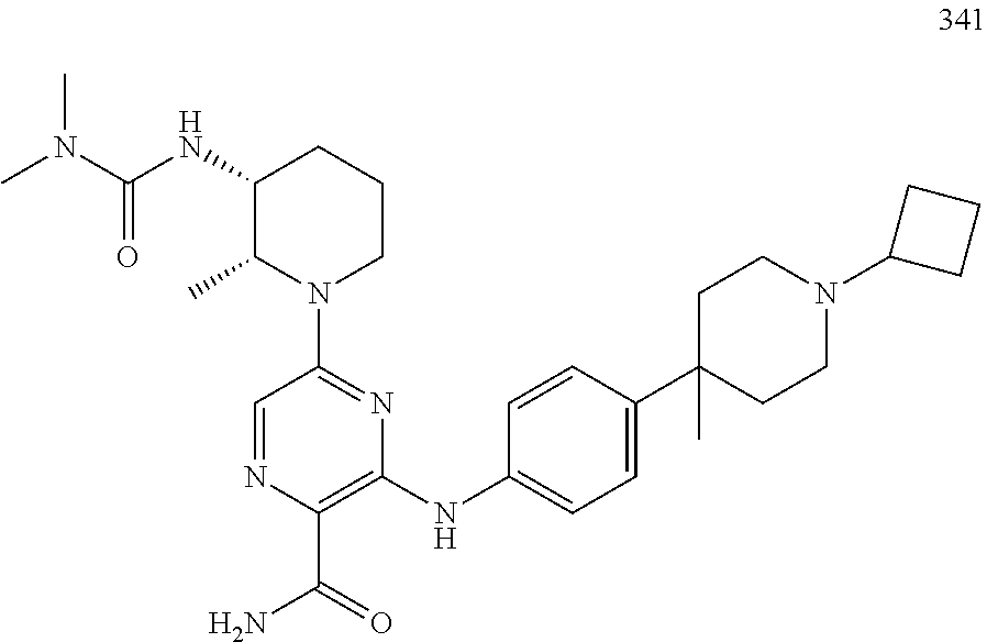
C1(NC(N(C)C)=O)C(C)N(C2=NC(NC3=CC=C(C4(C)CCN(C5CCC5)CC4)C=C3)=C(C(=O)N)N=C2)CCC1
